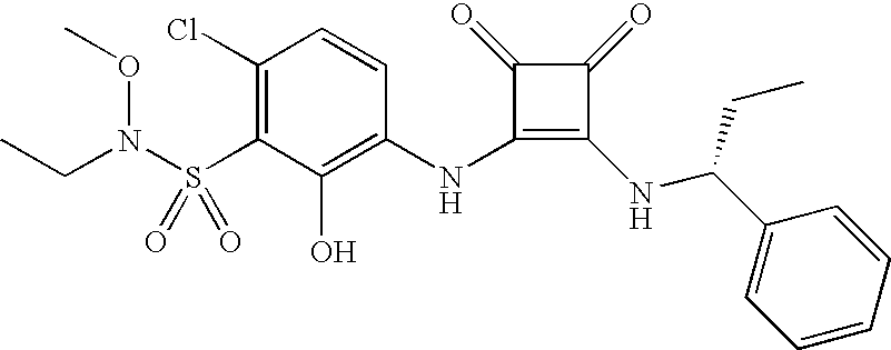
CCN(S(C1=C(Cl)C=CC(NC2=C(NC(C3=CC=CC=C3)CC)C(=O)C2=O)=C1O)(=O)=O)OC
